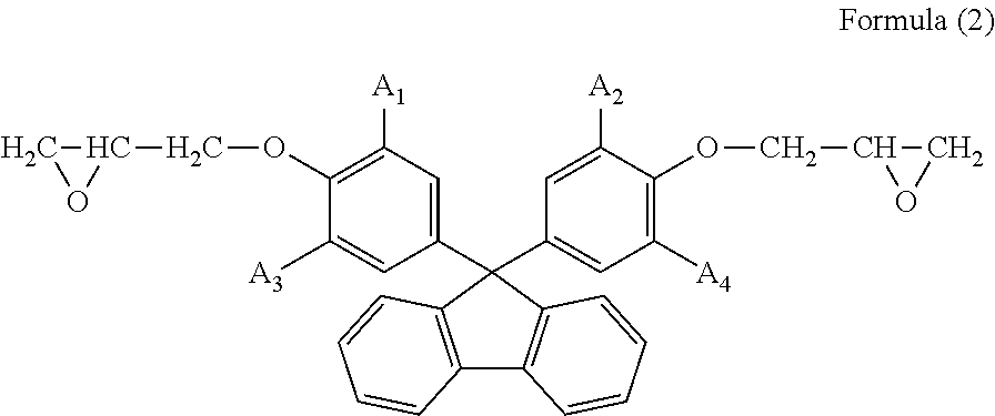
C12=C(C=CC=C1)C(C1=CC([A1])=C(OCC3CO3)C([A3])=C1)(C1=CC([A4])=C(OCC3CO3)C([A2])=C1)C1=C2C=CC=C1
